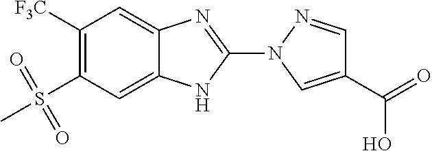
C1([F3C])=C(S(=O)(C)=O)C=C2C(=C1)N=C(N1C=C(C(=O)O)C=N1)N2
